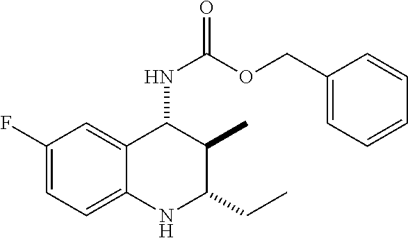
C1(F)=CC=C2C(=C1)C(NC(=O)OCC1=CC=CC=C1)C(C)C(CC)N2
